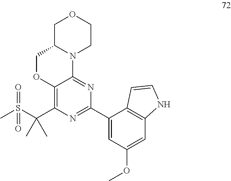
C1C2N(CCO1)C1=NC(C3=CC(OC)=CC4=C3C=CN4)=NC(C(S(C)(=O)=O)(C)C)=C1OC2
